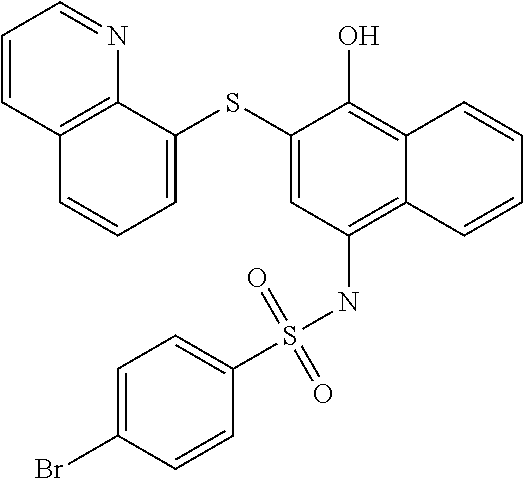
C12=C(NS(C3=CC=C(Br)C=C3)(=O)=O)C=C(SC3=CC=CC4=C3N=CC=C4)C(O)=C1C=CC=C2
